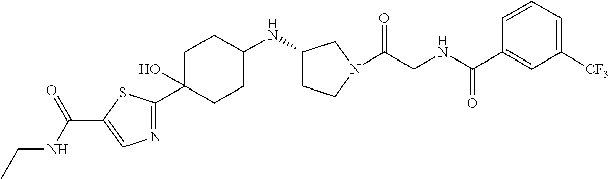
C1=CC=C([CF3])C=C1C(NCC(=O)N1CCC(NC2CCC(C3=NC=C(C(NCC)=O)S3)(O)CC2)C1)=O
